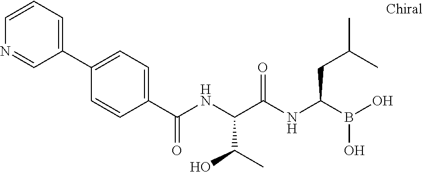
C1=CC(C(NC(C(NC(B(O)O)CC(C)C)=O)C(O)C)=O)=CC=C1C1=CC=CN=C1
